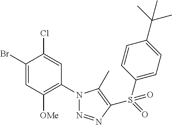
C1(Br)=CC([OMe])=C(N2N=NC(S(=O)(C3=CC=C(C(C)(C)C)C=C3)=O)=C2C)C=C1Cl
